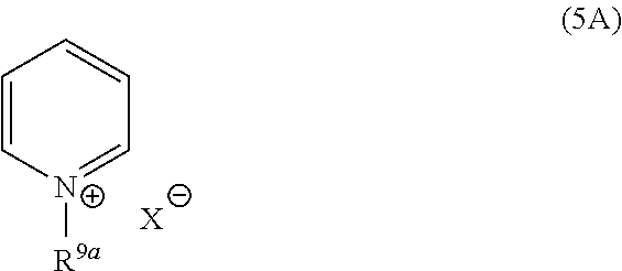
C1=C[N+]([R9a])=CC=C1.[X]
